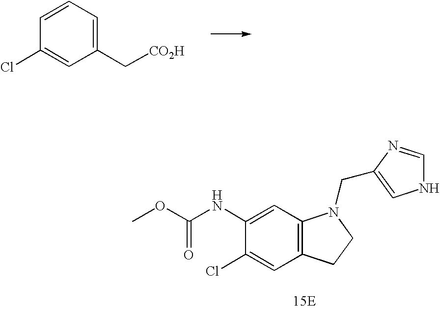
C1=CC=C(C[CO2H])C=C1Cl.[15E].O=C(NC1=CC2=C(C=C1Cl)CCN2CC1=CNC=N1)OC
